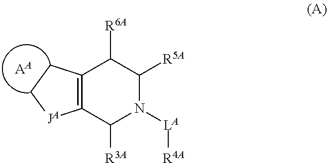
C12=C(C([R3A])N([LA][R4A])C([R5A])C1[R6A])[JA]CC2.[AA]
